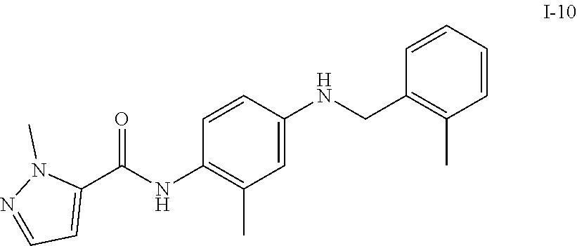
N(C1=C(C)C=C(NCC2=C(C)C=CC=C2)C=C1)C(C1=CC=NN1C)=O
